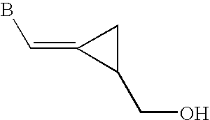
C1C(=CB)C1CO
